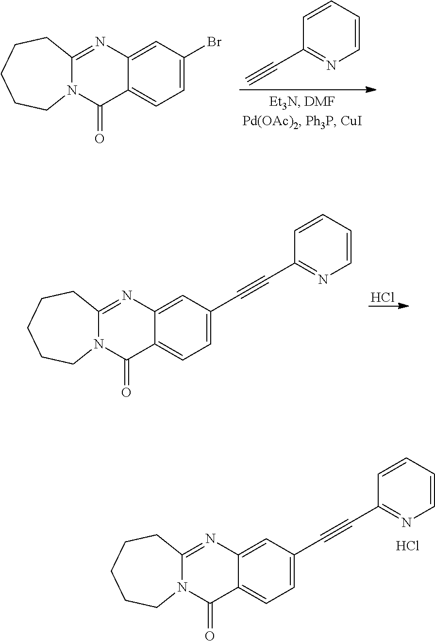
C1=CC=CN=C1C#C.C12=NC3=CC(Br)=CC=C3C(=O)N1CCCCC2.Cl.C12=NC3=CC(C#CC4=NC=CC=C4)=CC=C3C(=O)N1CCCCC2.C12=NC3=CC(C#CC4=NC=CC=C4)=CC=C3C(=O)N1CCCCC2.Cl
